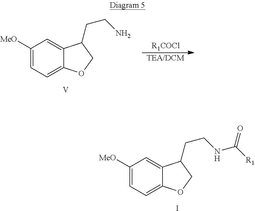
C1([MeO])=CC=C2C(=C1)C(CCNC(=O)[R1])CO2.I.[TEA/DCM].C1([MeO])=CC=C2C(=C1)C(CCN)CO2.[V].[R1COCl]
